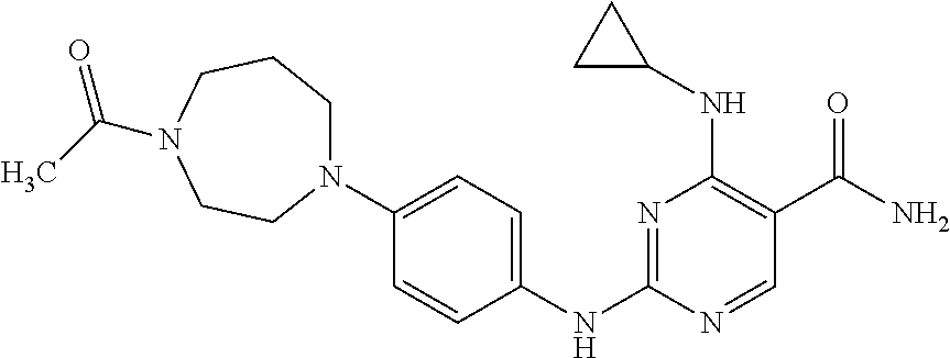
N1=C(NC2=CC=C(N3CCCN(C(=O)C)CC3)C=C2)N=CC(C(N)=O)=C1NC1CC1
